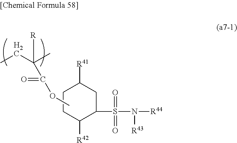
CCC([R])(C)C(=O)OC.C1CC([R42])C(S(=O)(=O)N([R43])[R44])CC1[R41]
